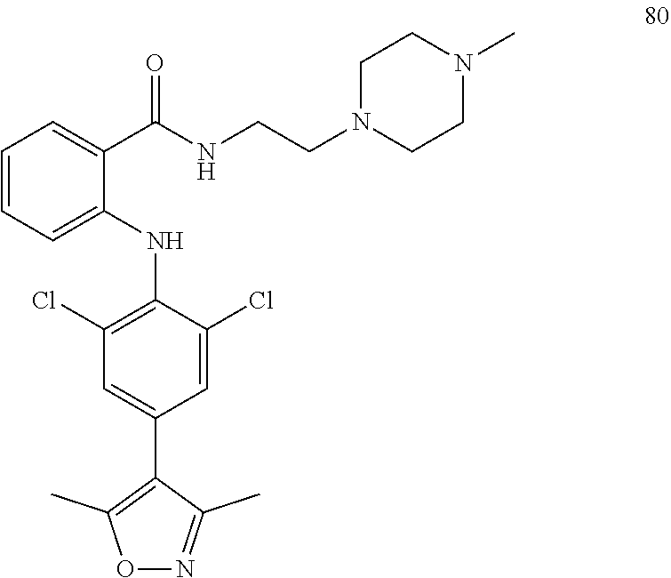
O1N=C(C)C(C2=CC(Cl)=C(NC3=CC=CC=C3C(NCCN3CCN(C)CC3)=O)C(Cl)=C2)=C1C
